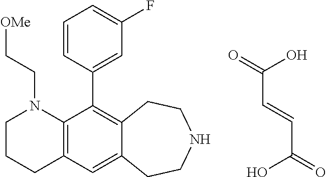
C1CCC2=C(N1CC[OMe])C(C1=CC(F)=CC=C1)=C1C(=C2)CCNCC1.C(C(O)=O)=CC(=O)O
